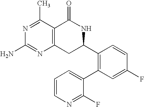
C12=C(C(C)=NC(N)=N1)C(=O)NC(C1=C(C3=CC=CN=C3F)C=C(F)C=C1)C2
